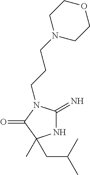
N1C(=N)N(CCCN2CCOCC2)C(=O)C1(C)CC(C)C
